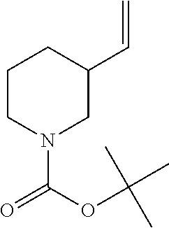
C1CN(C(=O)OC(C)(C)C)CC(C=C)C1
